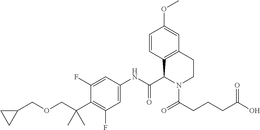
C1=CC2=C(C=C1OC)CCN(C(CCCC(O)=O)=O)C2C(NC1=CC(F)=C(C(C)(C)COCC2CC2)C(F)=C1)=O
